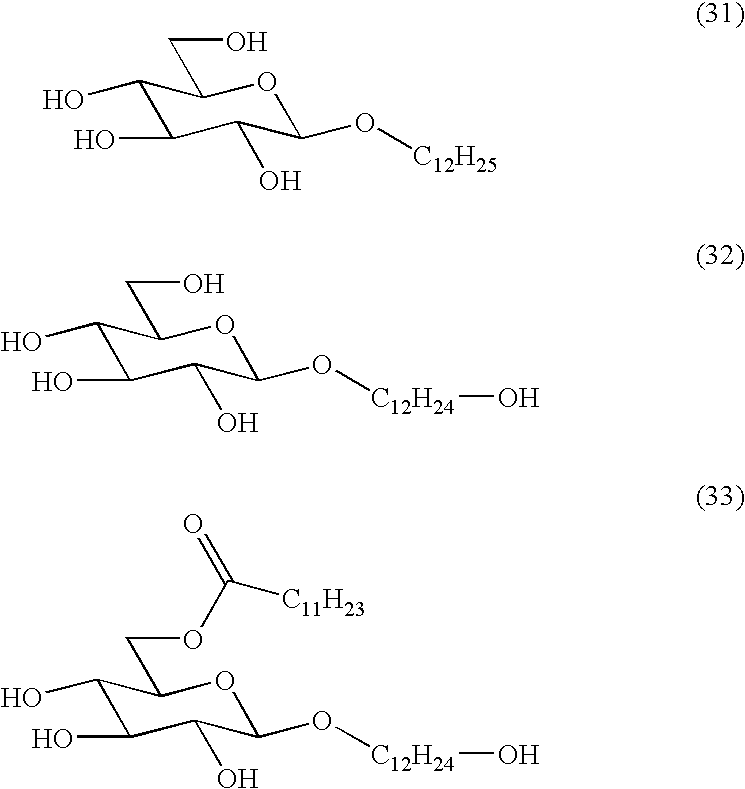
C1(O)C(O)C(O)C(O[C12H25])OC1CO.C1(O)C(O)C(O)C(O[C12H24]O)OC1CO.C1(O)C(O)C(O)C(O[C12H24]O)OC1COC([C11H23])=O
